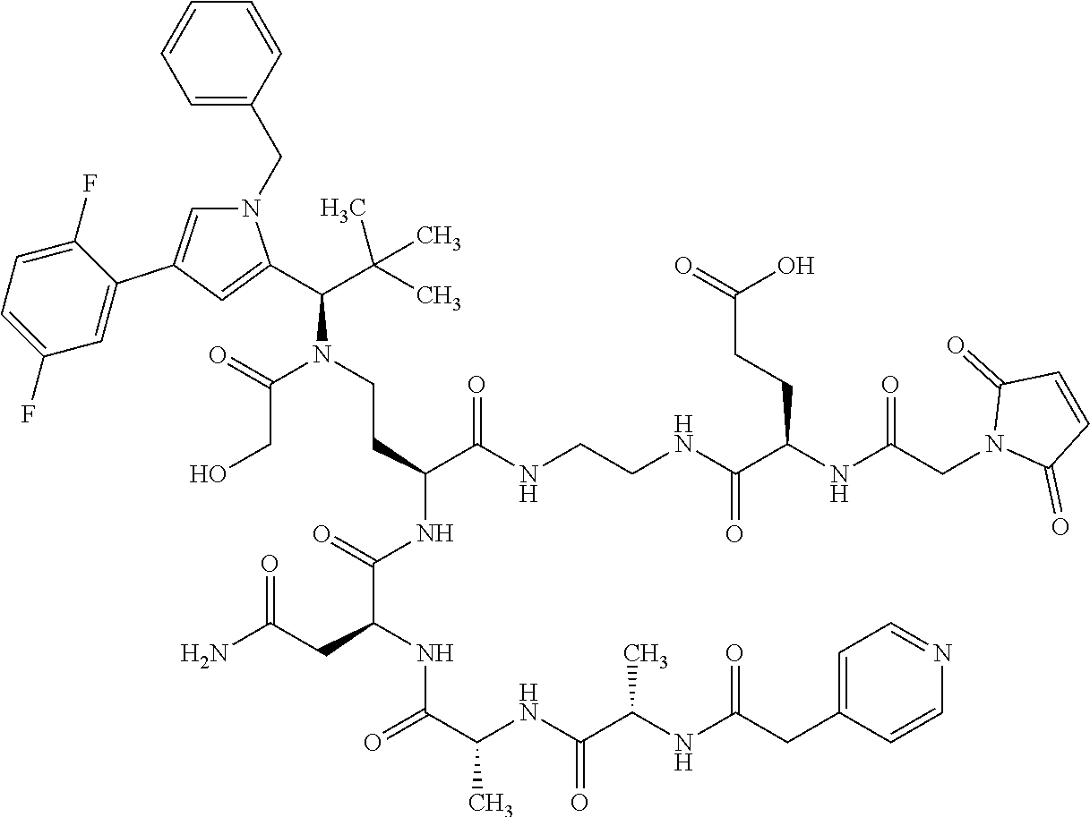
C1=CC(CN2C=C(C3=CC(F)=CC=C3F)C=C2C(C(C)(C)C)N(CCC(C(=O)NCCNC(C(NC(CN2C(=O)C=CC2=O)=O)CCC(=O)O)=O)NC(C(CC(=O)N)NC(=O)C(C)NC(C(NC(CC2=CC=NC=C2)=O)C)=O)=O)C(CO)=O)=CC=C1
